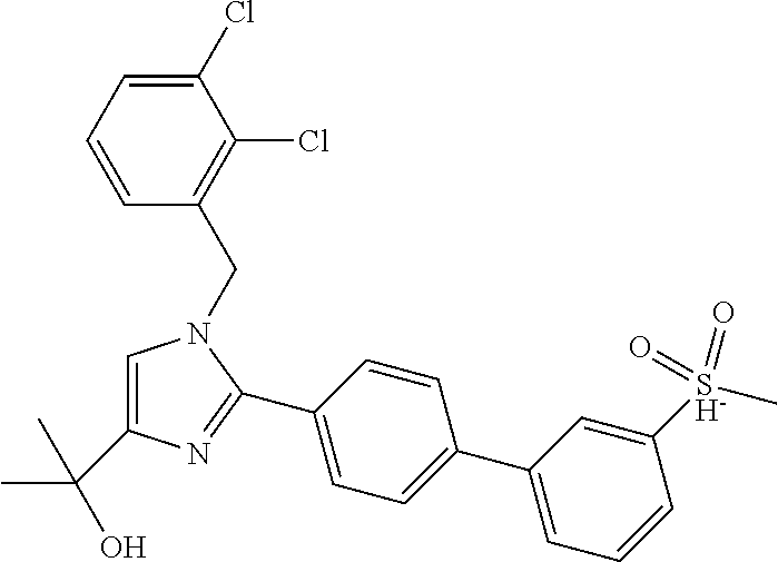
C1=C(C(C)(O)C)N=C(C2=CC=C(C3=CC=CC([S-](=O)(C)=O)=C3)C=C2)N1CC1=C(Cl)C(Cl)=CC=C1
